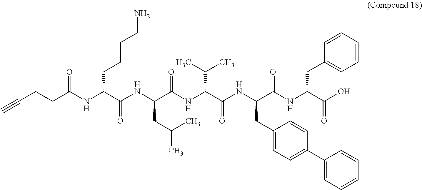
C(CC(NC(C(NC(C(=O)NC(C(NC(C(=O)NC(C(O)=O)CC1=CC=CC=C1)CC1=CC=C(C2=CC=CC=C2)C=C1)=O)C(C)C)CC(C)C)=O)CCCCN)=O)C#C
